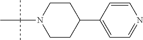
C1CN(C(C)(C)C)CCC1C1=CC=NC=C1
